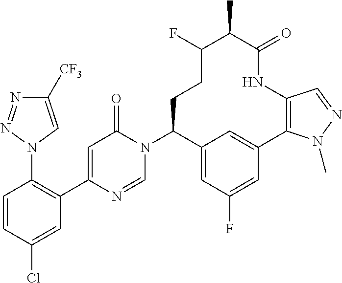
C1=CC(Cl)=CC(C2=CC(=O)N(C3C4=CC(F)=CC(=C4)C4=C(NC(=O)C(C)C(F)CC3)C=NN4C)C=N2)=C1N1C=C([CF3])N=N1
